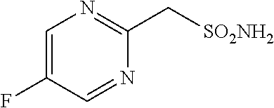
C1=C(F)C=NC(C[SO2NH2])=N1
